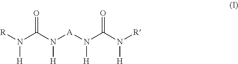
[R]N(C(N([A]N(C(N([R])[H])=O)[H])[H])=O)[H]
